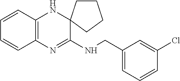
C1=CC2=C(C=C1)N=C(NCC1=CC=CC(Cl)=C1)C1(N2)CCCC1
